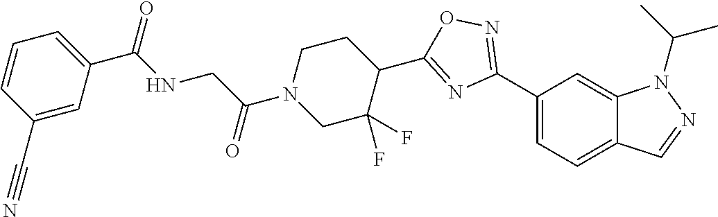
C1(C2=NOC(C3CCN(C(CNC(C4=CC=CC(C#N)=C4)=O)=O)CC3(F)F)=N2)=CC=C2C(=C1)N(C(C)C)N=C2
